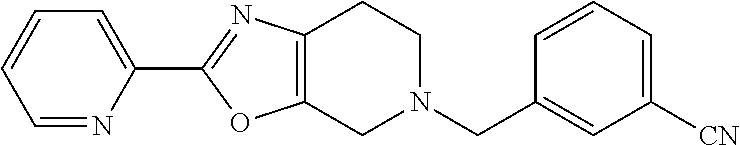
C1=NC(C2=NC3=C(O2)CN(CC2=CC([CN])=CC=C2)CC3)=CC=C1
